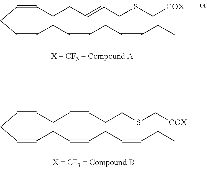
C(C=CCCC=CCSC[COX])C=CCC=CCC=CCC.C(C=CCC=CCCSC[COX])C=CCC=CCC=CCC
